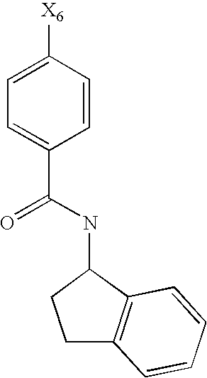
C1=CC([X6])=CC=C1C(NC1CCC2=C1C=CC=C2)=O
